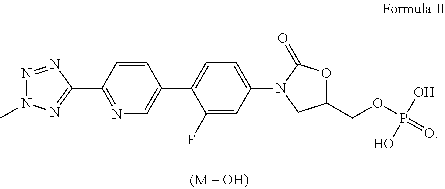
C1(C2=NC=C(C3=CC=C(N4CC(COP(O)(O)=O)OC4=O)C=C3F)C=C2)=NN(C)N=N1
